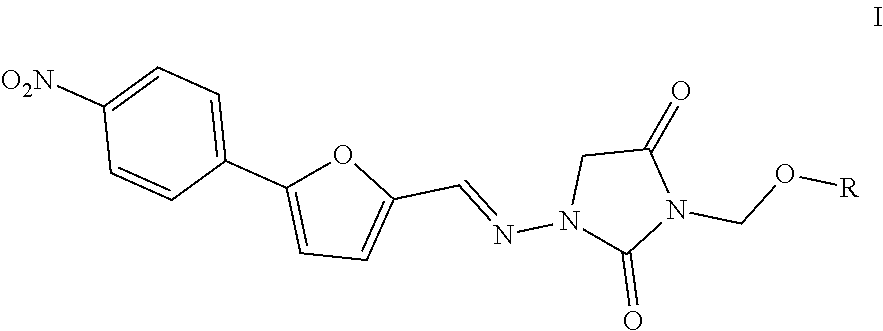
O1C(C2=CC=C([O2N])C=C2)=CC=C1C=NN1C(=O)N(CO[R])C(=O)C1
